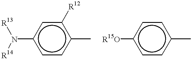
c1cc(C)c([R12])cc1N([R14])[R13].c1cc(C)ccc1[R15O]
